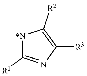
N1=C([R1])[N*]C([R2])=C1[R3]
